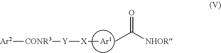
[Ar2][CONR3][Y][X][Ar1].CC([NHOR])=O
